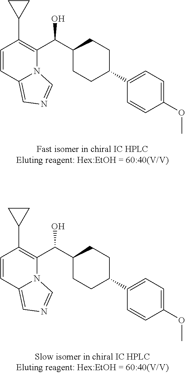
C1=CC2=CN=CN2C(C(C2CCC(C3=CC=C(OC)C=C3)CC2)O)=C1C1CC1.C1=CC2=CN=CN2C(C(C2CCC(C3=CC=C(OC)C=C3)CC2)O)=C1C1CC1
